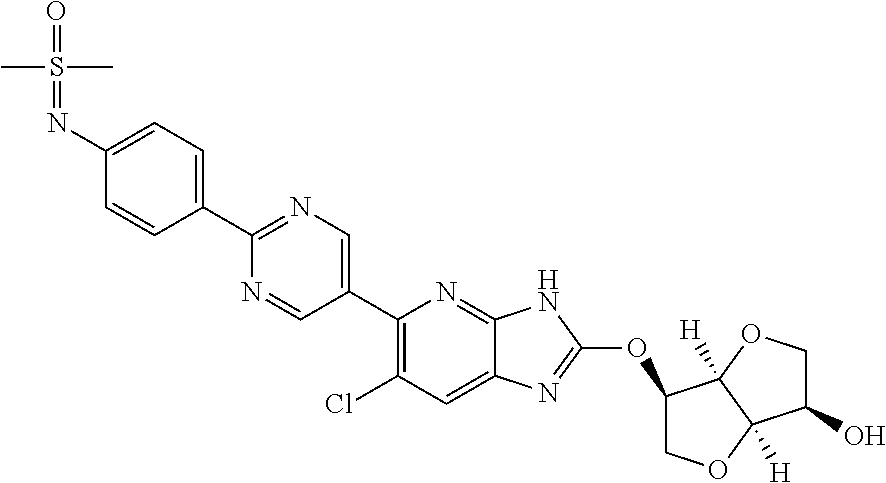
C1(C2=CC=C(N=S(=O)(C)C)C=C2)=NC=C(C2=C(Cl)C=C3C(=N2)NC(OC2COC4([H])C2([H])OCC4O)=N3)C=N1
